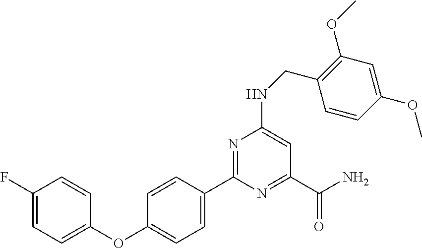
C1=CC(C2=NC(NCC3=C(OC)C=C(OC)C=C3)=CC(C(N)=O)=N2)=CC=C1OC1=CC=C(F)C=C1
